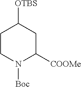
N1([Boc])C([COOMe])CC([OTBS])CC1
